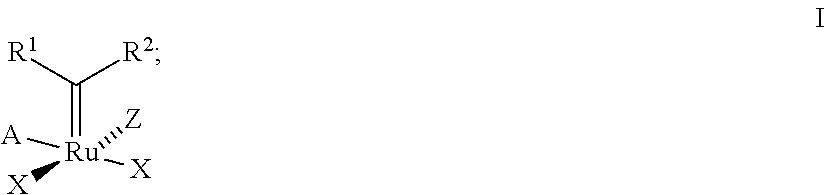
C(=[Ru]([X])([A])([X])[Z])([R1])[R2]
